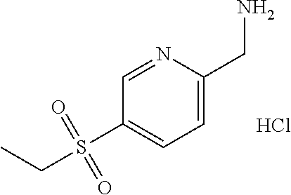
C1=C(CN)N=CC(S(CC)(=O)=O)=C1.Cl
